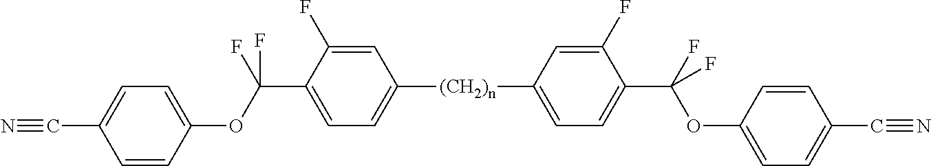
C1=C(F)C(C(OC2=CC=C(C#N)C=C2)(F)F)=CC=C1[(CH2)n]C1=CC=C(C(OC2=CC=C(C#N)C=C2)(F)F)C(F)=C1
